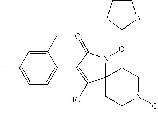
C12(N(OC3CCCO3)C(=O)C(C3=CC=C(C)C=C3C)=C1O)CCN(OC)CC2
